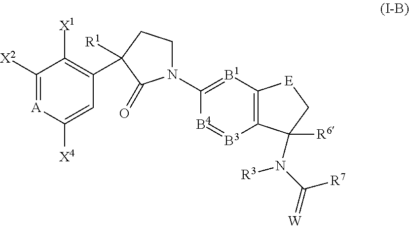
C1([X2])=[A]C([X4])=CC(C2([R1])CCN(C3=[B1]C4=C([B3]=[B4]3)C([R6])(N(C(=[W])[R7])[R3])C[E]4)C2=O)=C1[X1]
